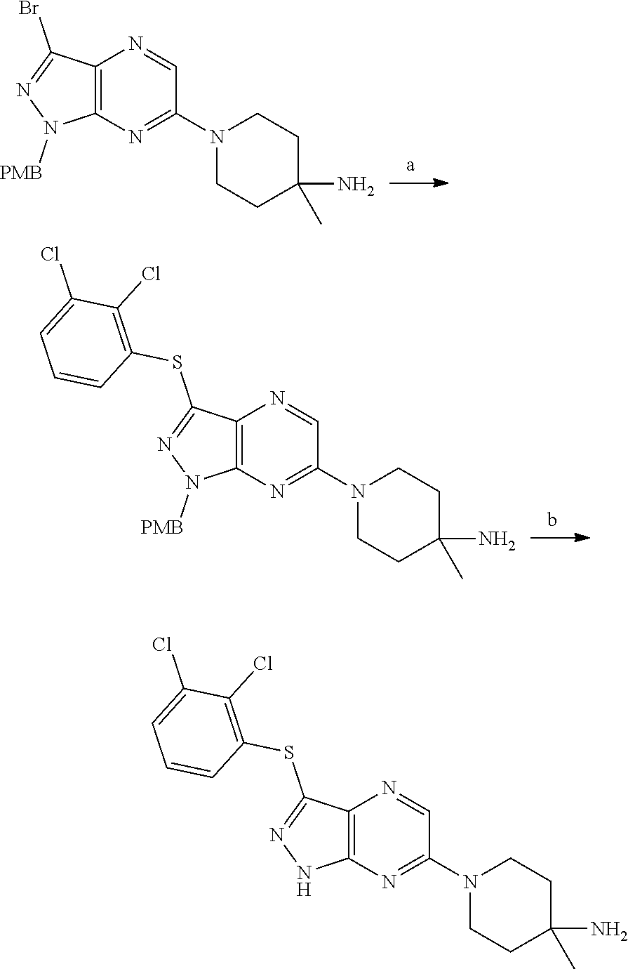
C12=C(N=C(N3CCC(C)(N)CC3)C=N1)N([PMB])N=C2Br.C12=C(N=C(N3CCC(C)(N)CC3)C=N1)N([PMB])N=C2SC1=C(Cl)C(Cl)=CC=C1.C12=C(N=C(N3CCC(C)(N)CC3)C=N1)NN=C2SC1=C(Cl)C(Cl)=CC=C1
